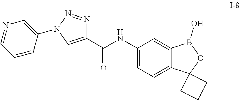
C1(C(NC2=CC=C3C(=C2)B(O)OC32CCC2)=O)=CN(C2=CN=CC=C2)N=N1
